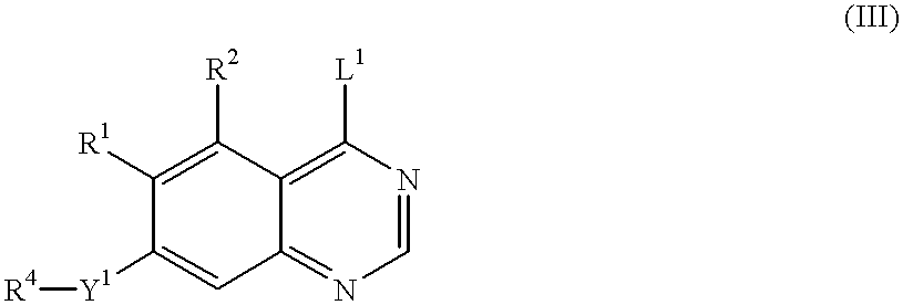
[R4][Y1]C1=CC2=NC=NC([L1])=C2C([R2])=C1[R1]
